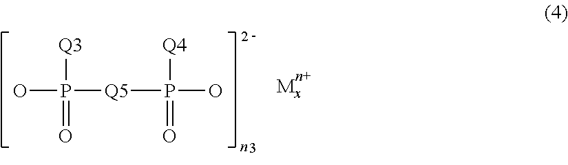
[Q5](P([Q4])(O)=O)P([Q3])(O)=O
